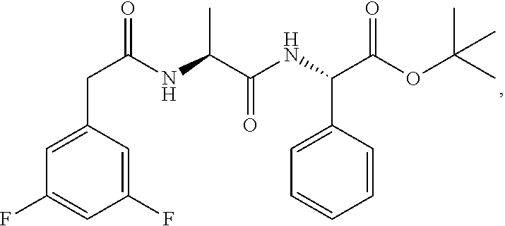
C(C(NC(C(NC(C(OC(C)(C)C)=O)C1=CC=CC=C1)=O)C)=O)C1=CC(F)=CC(F)=C1
